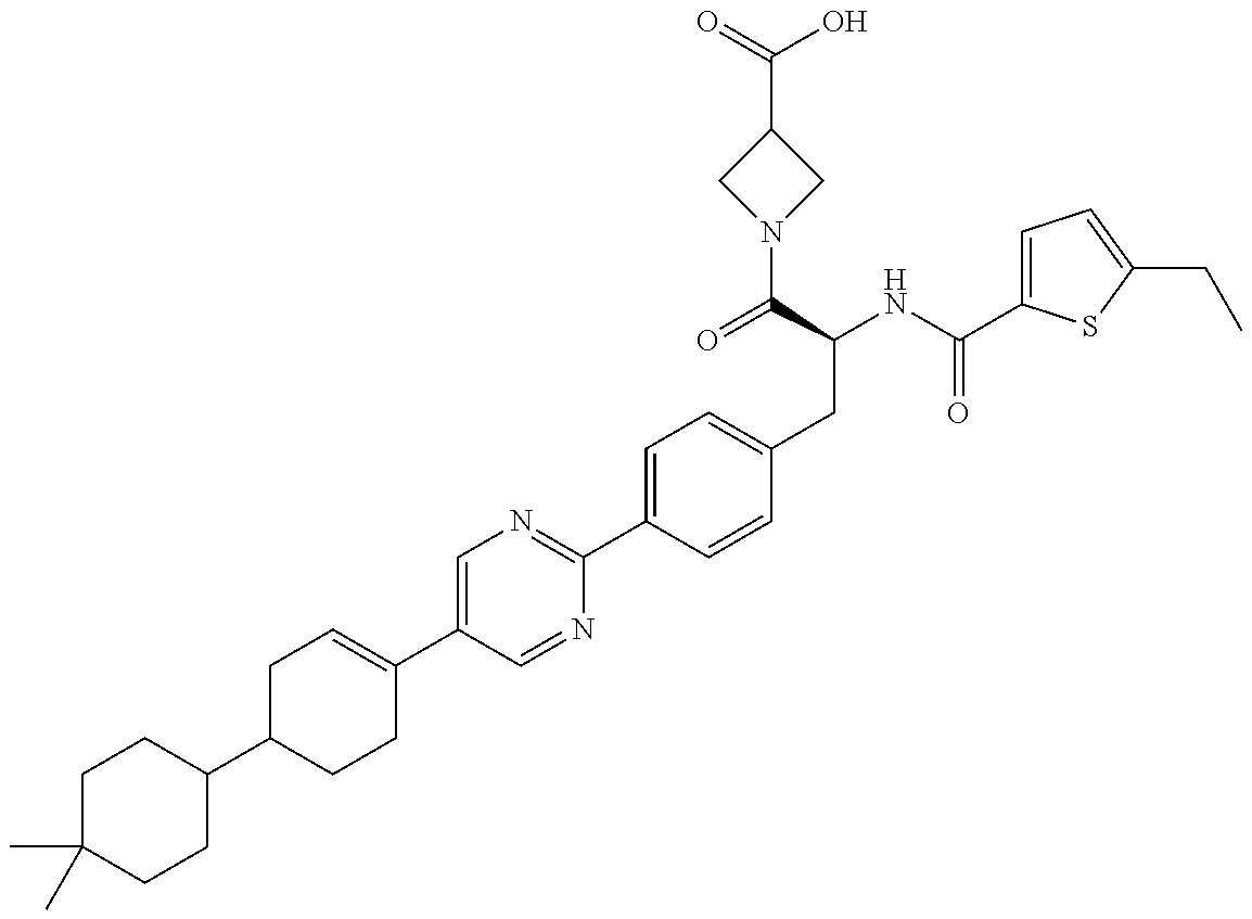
CC1(C)CCC(C2CCC(C3=CN=C(C4=CC=C(CC(C(N5CC(C(O)=O)C5)=O)NC(=O)C5=CC=C(CC)S5)C=C4)N=C3)=CC2)CC1
